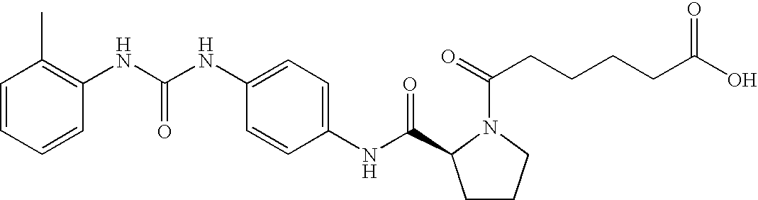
C1=CC=CC(NC(NC2=CC=C(NC(=O)C3CCCN3C(CCCCC(=O)O)=O)C=C2)=O)=C1C
